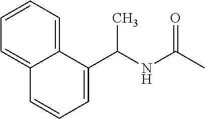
N(C(C)=O)C(C)C1=CC=CC2=CC=CC=C12
